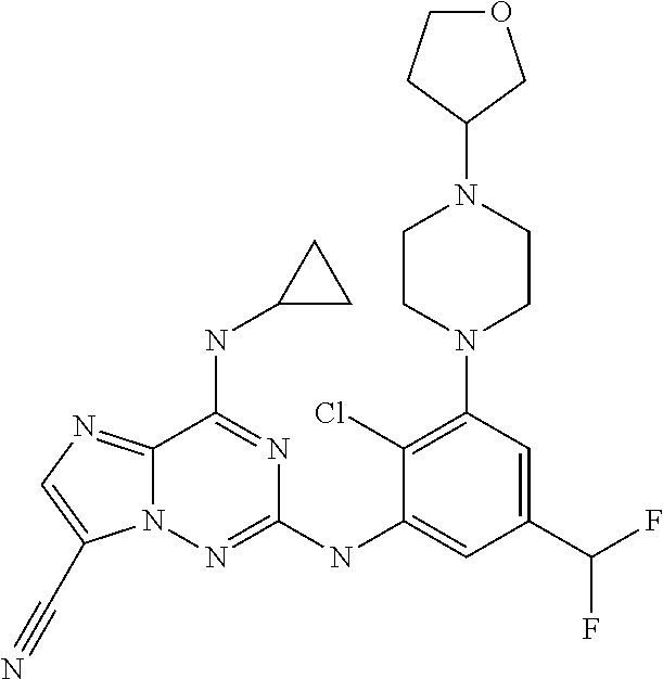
C12=NC=C(C#N)N1N=C(NC1=CC(C(F)F)=CC(N3CCN(C4COCC4)CC3)=C1Cl)N=C2NC1CC1
